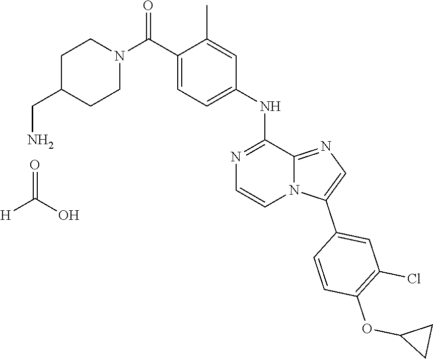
C1CN(C(C2=CC=C(NC3=NC=CN4C3=NC=C4C3=CC(Cl)=C(OC4CC4)C=C3)C=C2C)=O)CCC1CN.[H]C(O)=O
